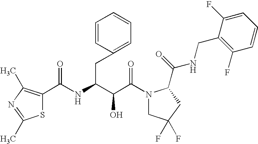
C(C(N1CC(F)(F)CC1C(NCC1=C(F)C=CC=C1F)=O)=O)(O)C(CC1=CC=CC=C1)NC(=O)C1=C(C)N=C(C)S1
